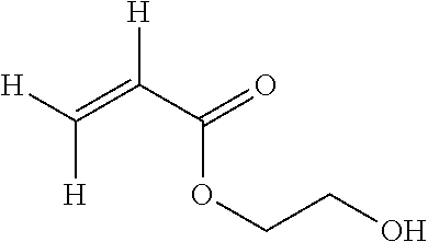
C([H])(=C(C(OCCO)=O)[H])[H]
